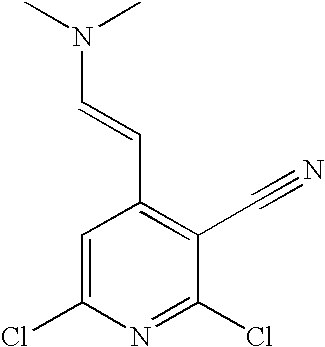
C1=C(Cl)N=C(Cl)C(C#N)=C1C=CN(C)C
